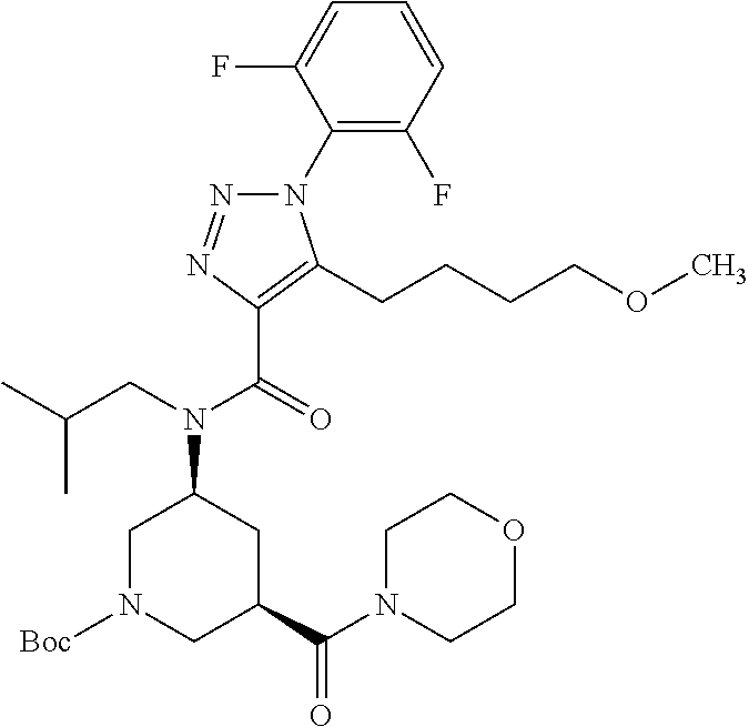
C1(N2N=NC(C(=O)N(CC(C)C)C3CN([Boc])CC(C(N4CCOCC4)=O)C3)=C2CCCCOC)=C(F)C=CC=C1F
